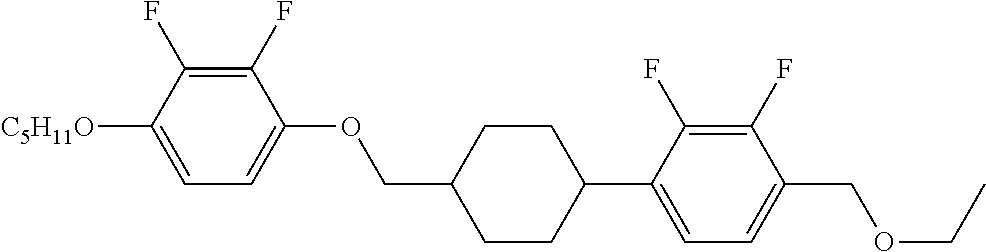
C1(F)=C(F)C([C5H11O])=CC=C1OCC1CCC(C2=CC=C(COCC)C(F)=C2F)CC1
